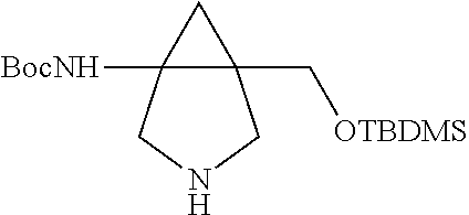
C12(C[OTBDMS])C([BocNH])(CNC1)C2
